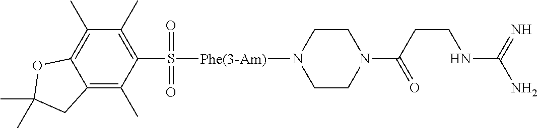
C12=C(C)C(C)=C(S(=O)(=O)[Phe(3-Am)]N3CCN(C(CCNC(N)=N)=O)CC3)C(C)=C1CC(C)(C)O2
